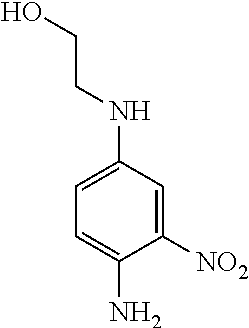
C1=C(NCCO)C=C([NO2])C(N)=C1
